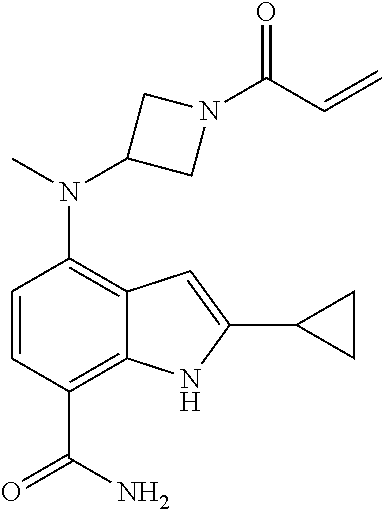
C1(N(C2CN(C(C=C)=O)C2)C)=C2C(=C(C(N)=O)C=C1)NC(C1CC1)=C2
